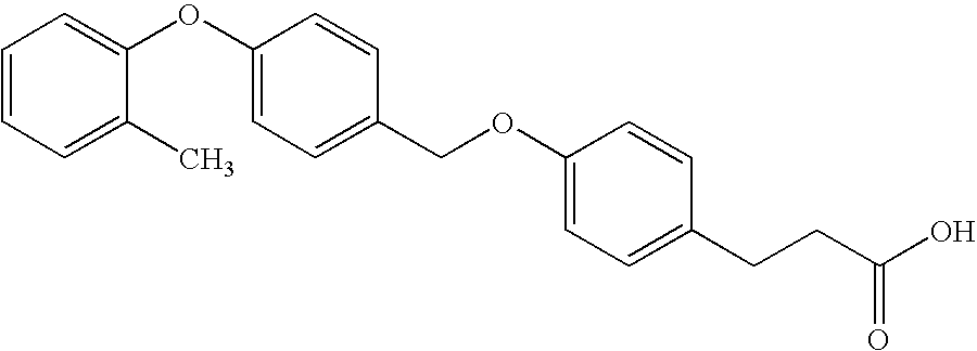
C1=CC=C(C)C(OC2=CC=C(COC3=CC=C(CCC(O)=O)C=C3)C=C2)=C1
